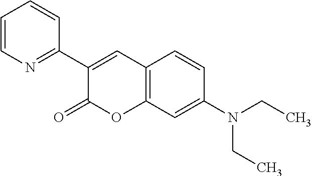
C1=CN=C(C2=CC3=C(OC2=O)C=C(N(CC)CC)C=C3)C=C1
